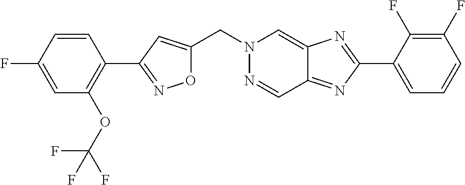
C(N1N=CC2=NC(C3=CC=CC(F)=C3F)=NC2=C1)C1=CC(C2=C(OC(F)(F)F)C=C(F)C=C2)=NO1
